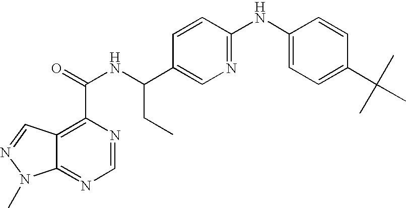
C12=NC=NC(C(=O)NC(C3=CN=C(NC4=CC=C(C(C)(C)C)C=C4)C=C3)CC)=C1C=NN2C
